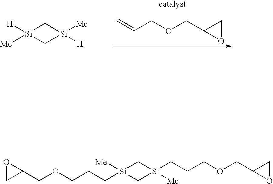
C=CCOCC1OC1.[Si]1([H])([Me])C[Si]([Me])([H])C1.C1(COCCC[Si]2([Me])C[Si]([Me])(CCCOCC3OC3)C2)OC1
